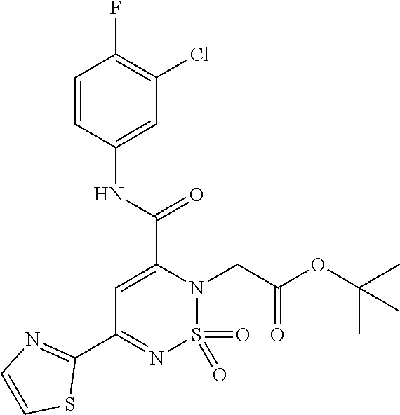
O=S1(=O)N(CC(OC(C)(C)C)=O)C(C(=O)NC2=CC(Cl)=C(F)C=C2)=CC(C2=NC=CS2)=N1
